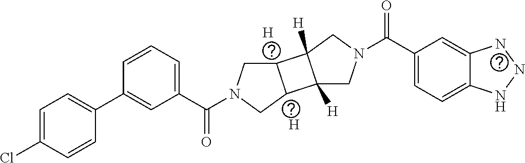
[H].[H].C1=CC=C(C(N2CC3C(C2)C2([H])C3([H])CN(C(C3=CC=C4C(=C3)NNN4)=O)C2)=O)C=C1C1=CC=C(Cl)C=C1
